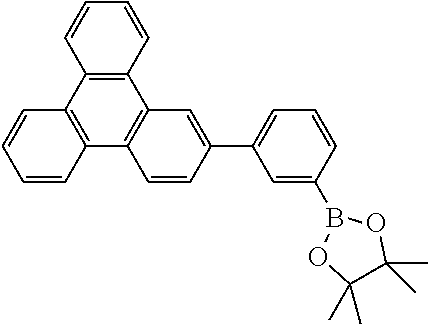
C12=C(C3=C(C4=C1C=C(C1=CC=CC(B5OC(C)(C)C(C)(C)O5)=C1)C=C4)C=CC=C3)C=CC=C2
